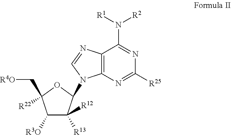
C1([R3O])C([R12])([R13])C(N2C3=C(C(N([R1])[R2])=NC([R25])=N3)N=C2)OC1([R22])C[R4O]
